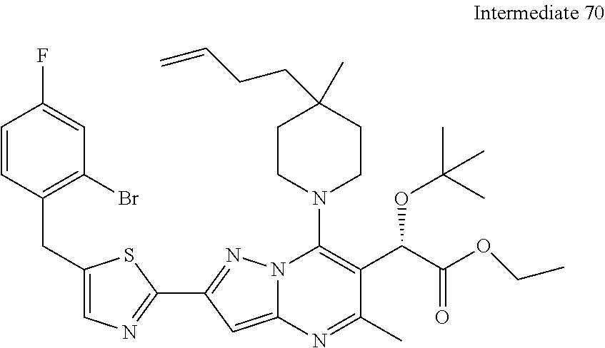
C1=CC(CC2=CN=C(C3=NN4C(=C3)N=C(C)C(C(C(OCC)=O)OC(C)(C)C)=C4N3CCC(CCC=C)(C)CC3)S2)=C(Br)C=C1F
